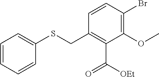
C1=CC(Br)=C(OC)C(C([OEt])=O)=C1CSC1=CC=CC=C1
